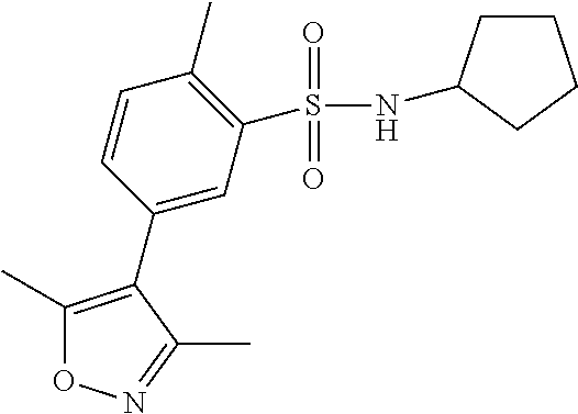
C1(C)=C(C2=CC(S(=O)(=O)NC3CCCC3)=C(C)C=C2)C(C)=NO1
